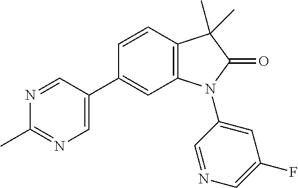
C1=CC2=C(C=C1C1=CN=C(C)N=C1)N(C1=CC(F)=CN=C1)C(=O)C2(C)C
